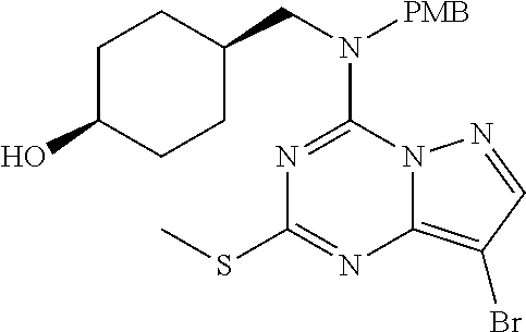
N1=C(N(CC2CCC(O)CC2)[PMB])N2C(=C(Br)C=N2)N=C1SC
